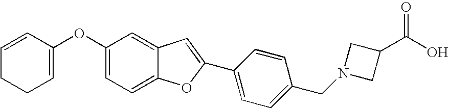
O(C1=CC=C2C(=C1)C=C(C1=CC=C(CN3CC(C(O)=O)C3)C=C1)O2)C1=CCCC=C1
